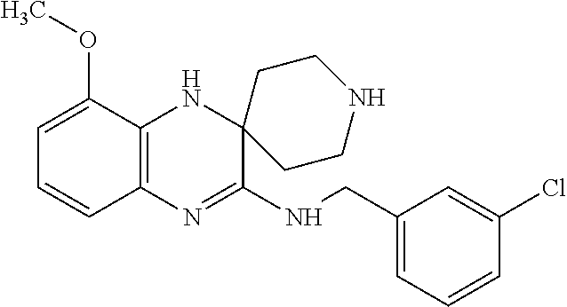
C12=C(N=C(NCC3=CC=CC(Cl)=C3)C3(N1)CCNCC3)C=CC=C2OC
